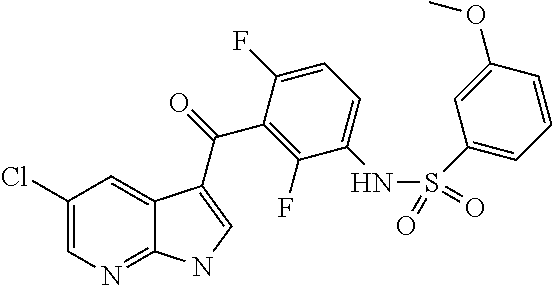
C12=NC=C(Cl)C=C1C(C(=O)C1=C(F)C(NS(C3=CC=CC(OC)=C3)(=O)=O)=CC=C1F)=CN2
